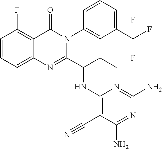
C1=CC=C2C(=C1F)C(=O)N(C1=CC(C(F)(F)F)=CC=C1)C(C(CC)NC1=C(C#N)C(N)=NC(N)=N1)=N2
